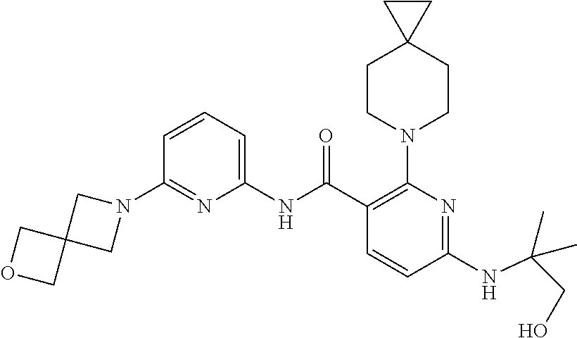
C1(NC(C2=C(N3CCC4(CC3)CC4)N=C(NC(CO)(C)C)C=C2)=O)=CC=CC(N2CC3(C2)COC3)=N1
